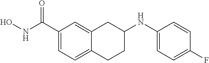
C1(C(NO)=O)=CC=C2C(=C1)CC(NC1=CC=C(F)C=C1)CC2
